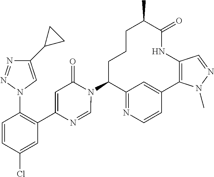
C12=NC=CC(=C1)C1=C(NC(=O)C(C)CCCC2N2C(=O)C=C(C3=C(N4C=C(C5CC5)N=N4)C=CC(Cl)=C3)N=C2)C=NN1C
